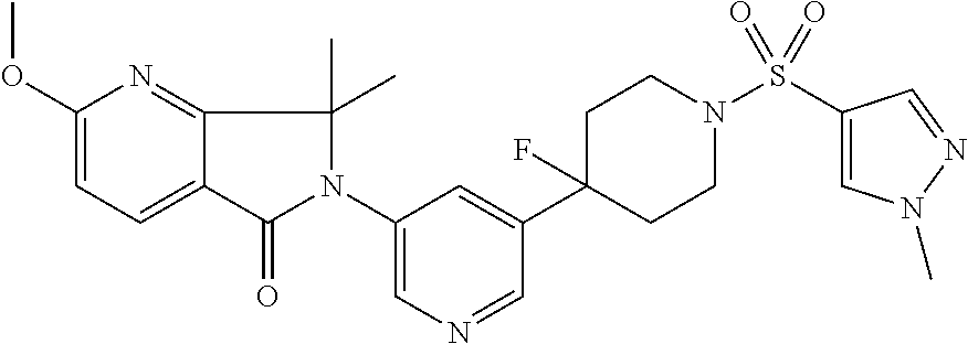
C1(N2C(=O)C3=CC=C(OC)N=C3C2(C)C)=CN=CC(C2(F)CCN(S(C3=CN(C)N=C3)(=O)=O)CC2)=C1
